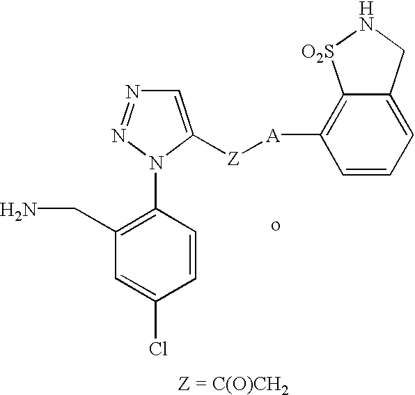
C1(CN)=C(N2N=NC=C2[Z][A]C2=C3C(=CC=C2)CN[O2S]3)C=CC(Cl)=C1
